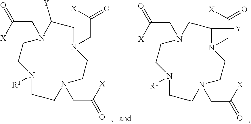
C1CN([R1])CCN(CC(=O)[X])CCN(CC(=O)[X])CC([Y])N1CC([X])=O.C1CN([R1])CCN(CC(=O)[X])CCN(CC(=O)[X])C([Y])CN1CC([X])=O
